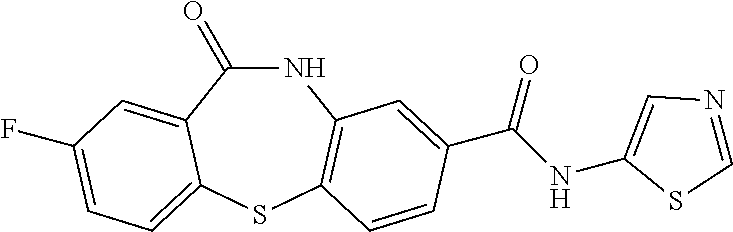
N1C(=O)C2=CC(F)=CC=C2SC2=C1C=C(C(NC1=CN=CS1)=O)C=C2
